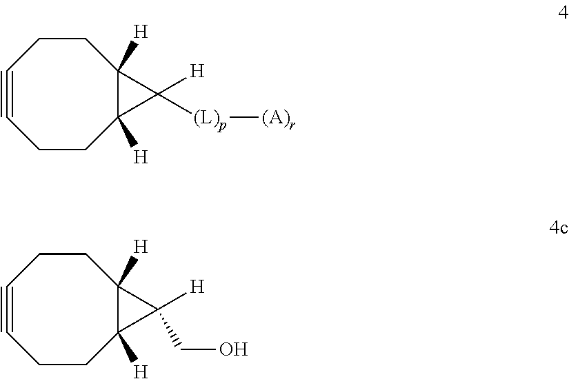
C1#CCCC2([H])C([H])(CC1)C2([H])[(L)p][(A)r].C1#CCCC2([H])C([H])(CC1)C2([H])CO
